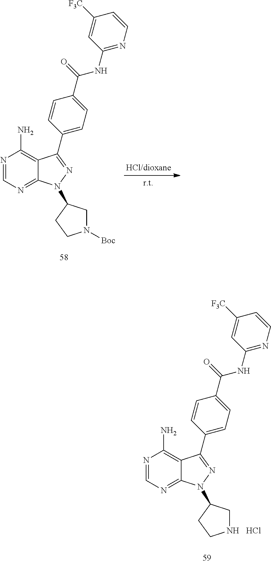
N1=CN=C2C(=C1N)C(C1=CC=C(C(NC3=NC=CC([F3C])=C3)=O)C=C1)=NN2C1CN([Boc])CC1.N1=CN=C2C(=C1N)C(C1=CC=C(C(NC3=NC=CC([F3C])=C3)=O)C=C1)=NN2C1CNCC1.Cl
